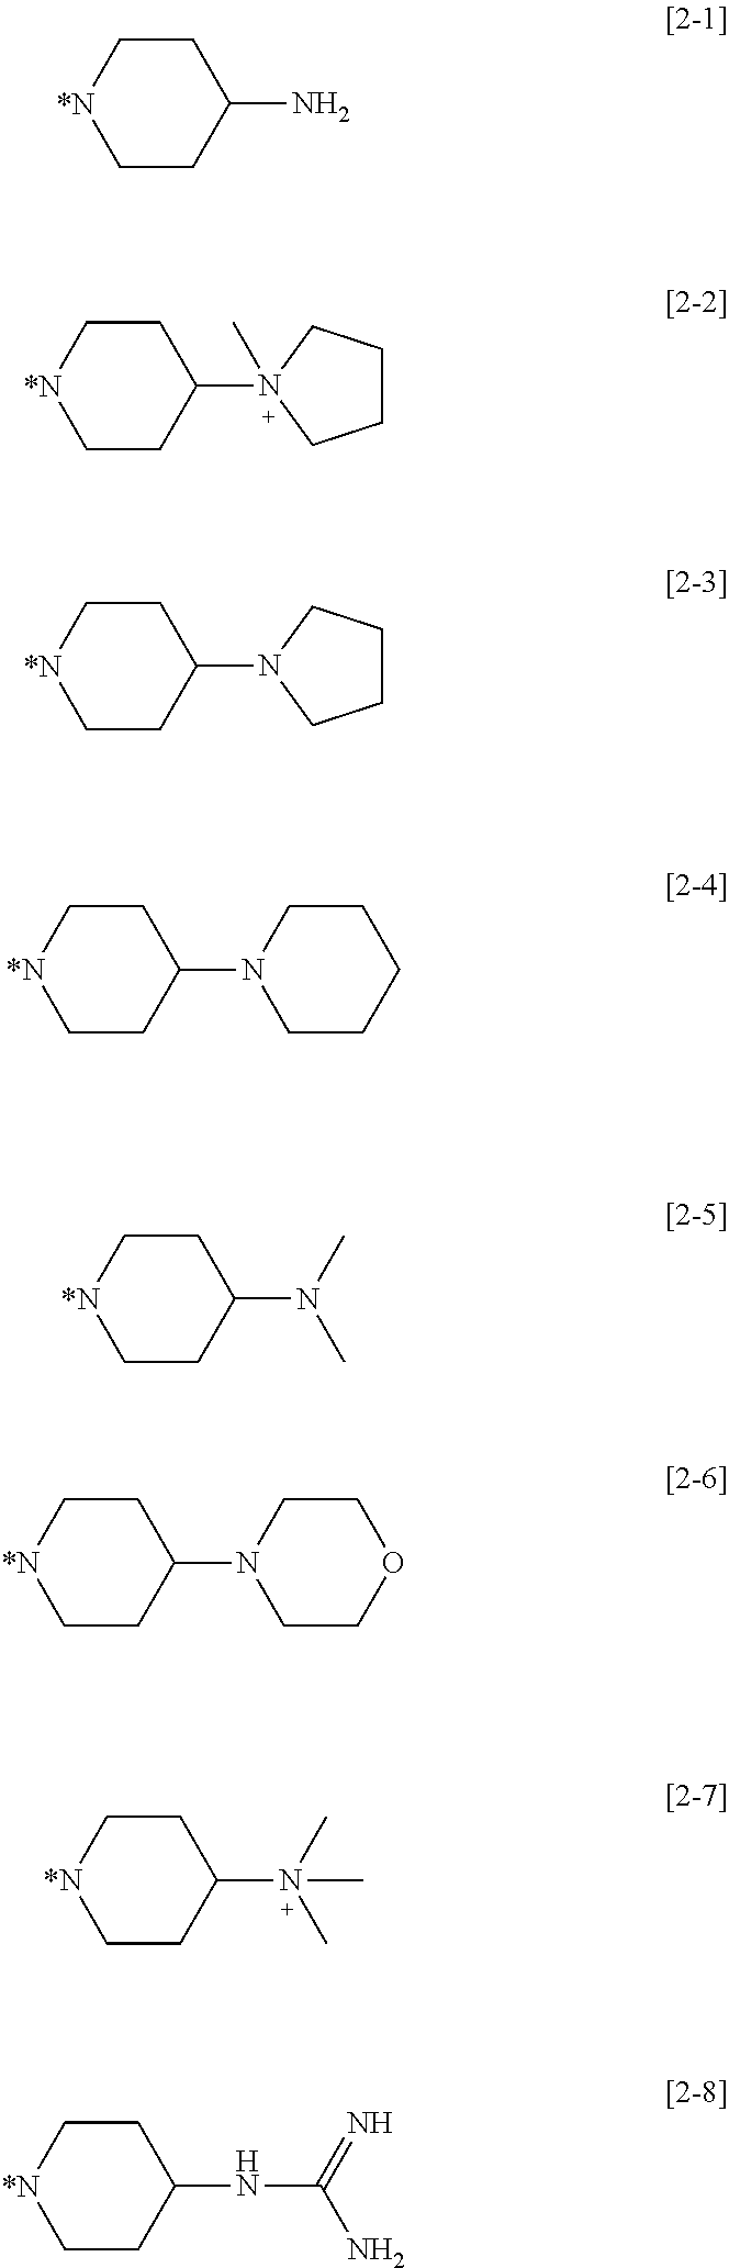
C1C[*N]CCC1N.C1C[*N]CCC1N1(C)CCCC1.C1C[*N]CCC1N1CCCC1.C1C[*N]CCC1N1CCCCC1.C1C[*N]CCC1N(C)C.C1C[*N]CCC1N1CCOCC1.C1C[*N]CCC1N(C)(C)C.C1C[*N]CCC1NC(=N)N
